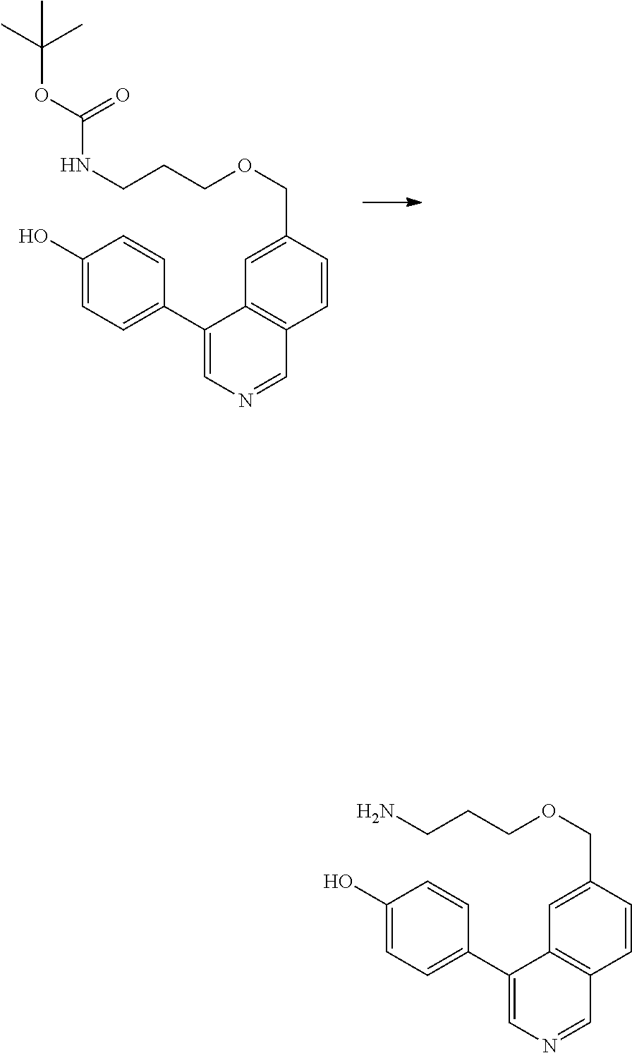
C1=C(COCCCNC(OC(C)(C)C)=O)C=CC2=C1C(C1=CC=C(O)C=C1)=CN=C2.C1=C(COCCCN)C=CC2=C1C(C1=CC=C(O)C=C1)=CN=C2
